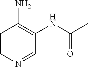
C1=NC=CC(N)=C1NC(=O)C
